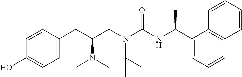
C1(CC(CN(C(NC(C2=CC=CC3=C2C=CC=C3)C)=O)C(C)C)N(C)C)=CC=C(O)C=C1
